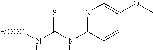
N1=C(NC(N[EtOOC])=S)C=CC(OC)=C1
